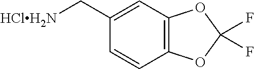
C12=C(C=C(C[HClH2N])C=C1)OC(F)(F)O2
